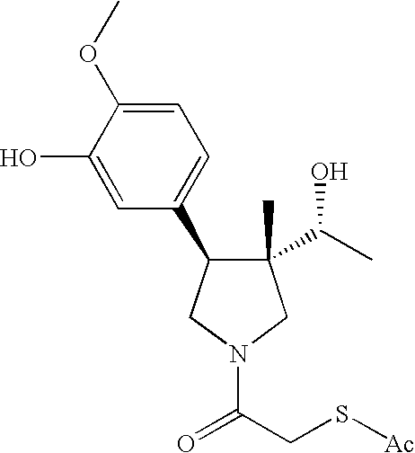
C1(C)(C(C)O)C(C2=CC=C(OC)C(O)=C2)CN(C(CS[Ac])=O)C1
